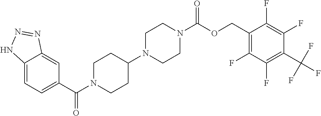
C12=CC=C(C(=O)N3CCC(N4CCN(C(=O)OCC5=C(F)C(F)=C(C(F)(F)F)C(F)=C5F)CC4)CC3)C=C1N=NN2
